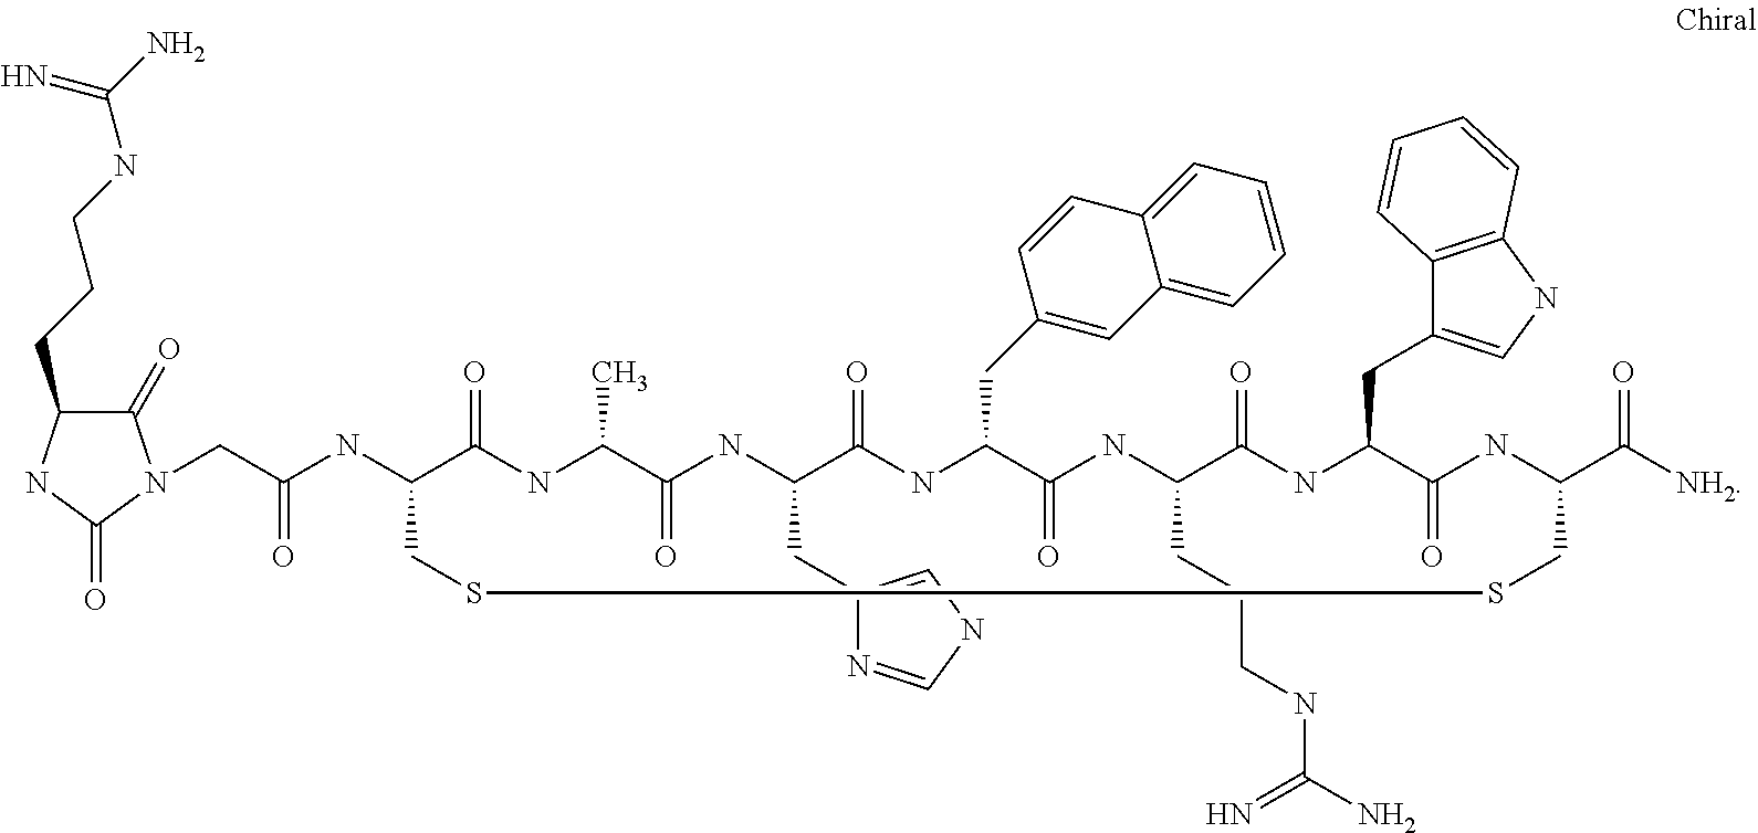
C(C(=O)NC1CSSCC(C(=O)[NH2])NC(=O)C(CC2=CNC3=C2C=CC=C3)NC(=O)C(CCCNC(=N)N)NC(=O)C(CC2=CC3=CC=CC=C3C=C2)NC(=O)C(CC2=CNC=N2)NC(=O)C(C)NC1=O)N1C(=O)C(CCCNC(=N)N)NC1=O
